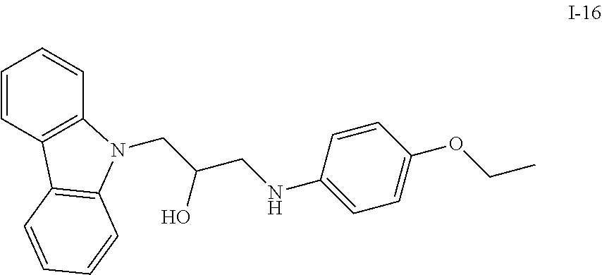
C1=CC2=C(C=C1)N(CC(CNC1=CC=C(OCC)C=C1)O)C1=C2C=CC=C1
